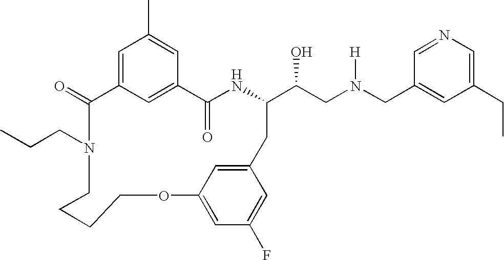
C1(=O)C2=CC(C)=CC(=C2)C(=O)NC(C(CN(CC2=CC(CC)=CN=C2)[H])O)CC2=CC(=CC(F)=C2)OCCCCN1CCC
